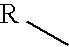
[R]C
